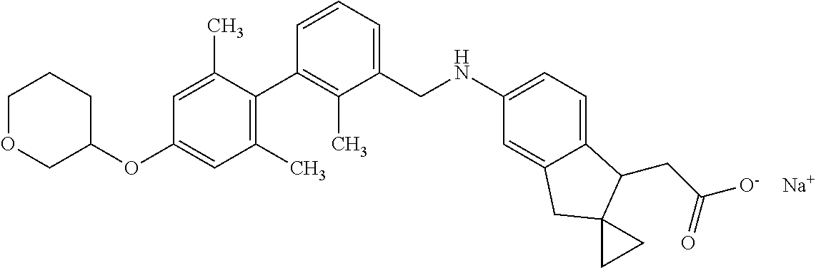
C1=C(C)C(C2=C(C)C(CNC3=CC=C4C(=C3)CC3(C4CC(=O)[O-])CC3)=CC=C2)=C(C)C=C1OC1COCCC1.[Na]
